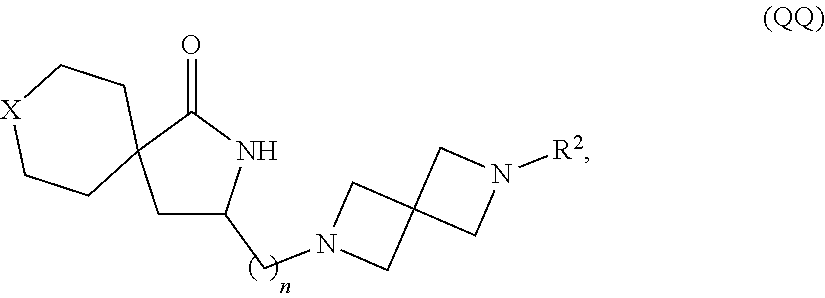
O=C1C2(CC(CN3CC4(C3)CN([R2])C4)N1)CC[X]CC2
